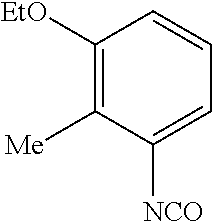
C1([EtO])=C([Me])C([NCO])=CC=C1
